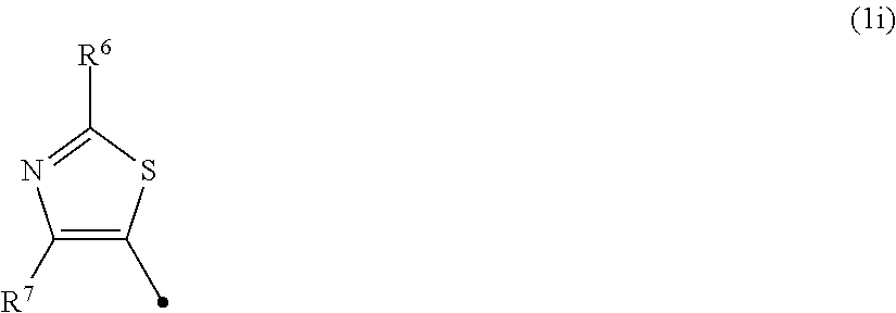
C1([R7])=C(C)SC([R6])=N1
